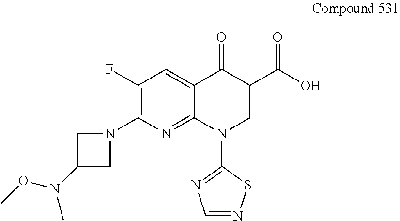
C1(F)=C(N2CC(N(OC)C)C2)N=C2C(=C1)C(=O)C(C(O)=O)=CN2C1=NC=NS1
